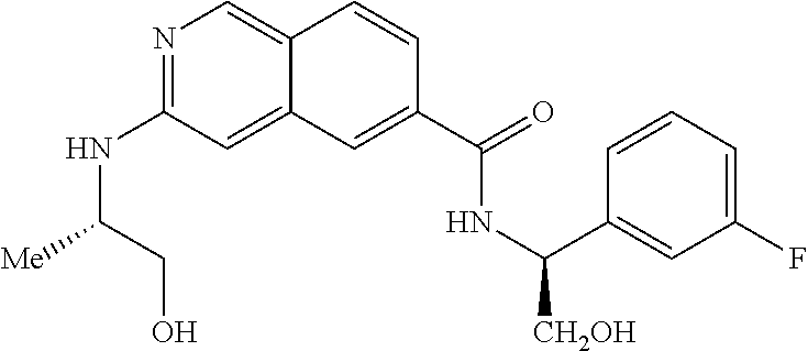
N1=C(NC([Me])CO)C=C2C(=C1)C=CC(C(=O)NC(C1=CC(F)=CC=C1)[CH2OH])=C2
